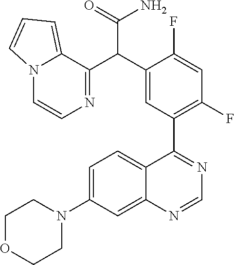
C1=C(N2CCOCC2)C=C2C(=C1)C(C1=C(F)C=C(F)C(C(C3=NC=CN4C3=CC=C4)C(=O)N)=C1)=NC=N2
